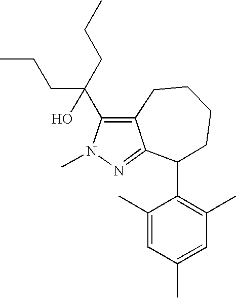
C1(C)=CC(C)=CC(C)=C1C1C2=NN(C)C(C(CCC)(CCC)O)=C2CCCC1
